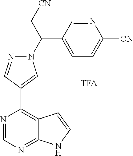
N1=CC(C2=C3C(=NC=N2)NC=C3)=CN1C(C1=CC=C([CN])N=C1)C[CN]
